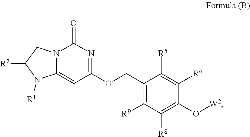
N12C(=CC(OCC3=C([R9])C([R8])=C(O[W2])C([R6])=C3[R5])=NC1=O)N([R1])C([R2])C2
